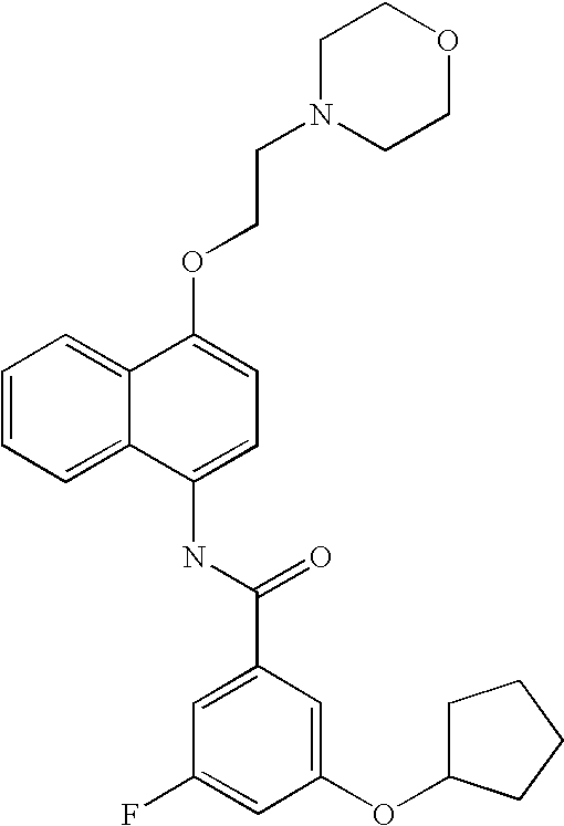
C1=CC=C2C(=C1)C(OCCN1CCOCC1)=CC=C2NC(C1=CC(F)=CC(OC2CCCC2)=C1)=O
